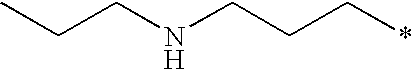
C(CNCCC*)C
